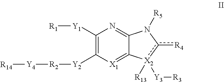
C1([Y1][R1])=C([Y2][R2][Y4][R14])[X1]=C2C(=N1)N([R5])c([R4])[X2]2([R13])[Y3][R3]
